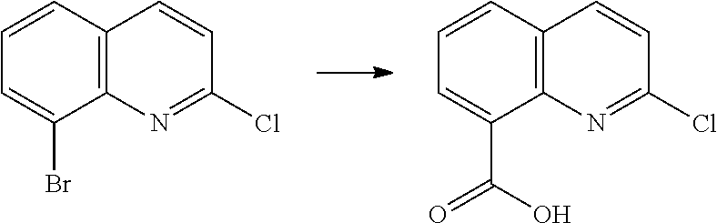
C1=CC2=C(C(Br)=C1)N=C(Cl)C=C2.C1=CC2=C(C(C(O)=O)=C1)N=C(Cl)C=C2
